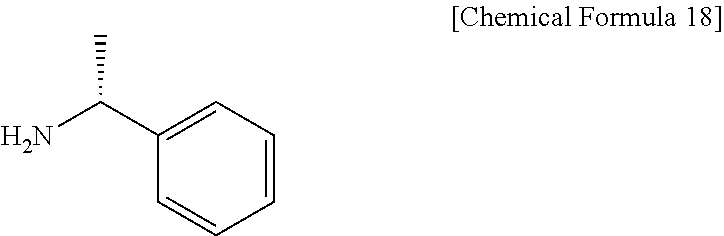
NC(C1=CC=CC=C1)C
